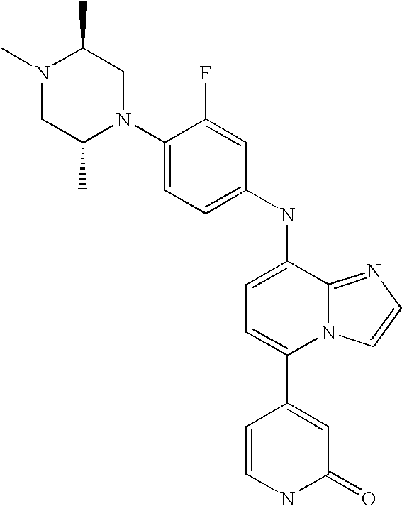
N1(C)CC(C)N(C2=CC=C(NC3=CC=C(C4=CC(=O)NC=C4)N4C3=NC=C4)C=C2F)CC1C
